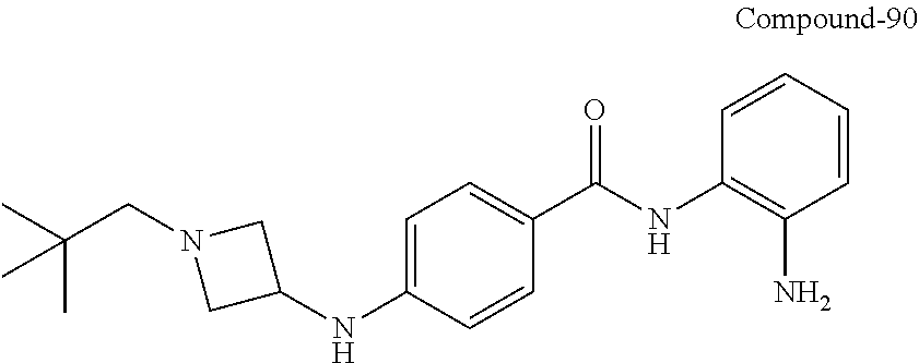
N1(CC(C)(C)C)CC(NC2=CC=C(C(=O)NC3=C(N)C=CC=C3)C=C2)C1
